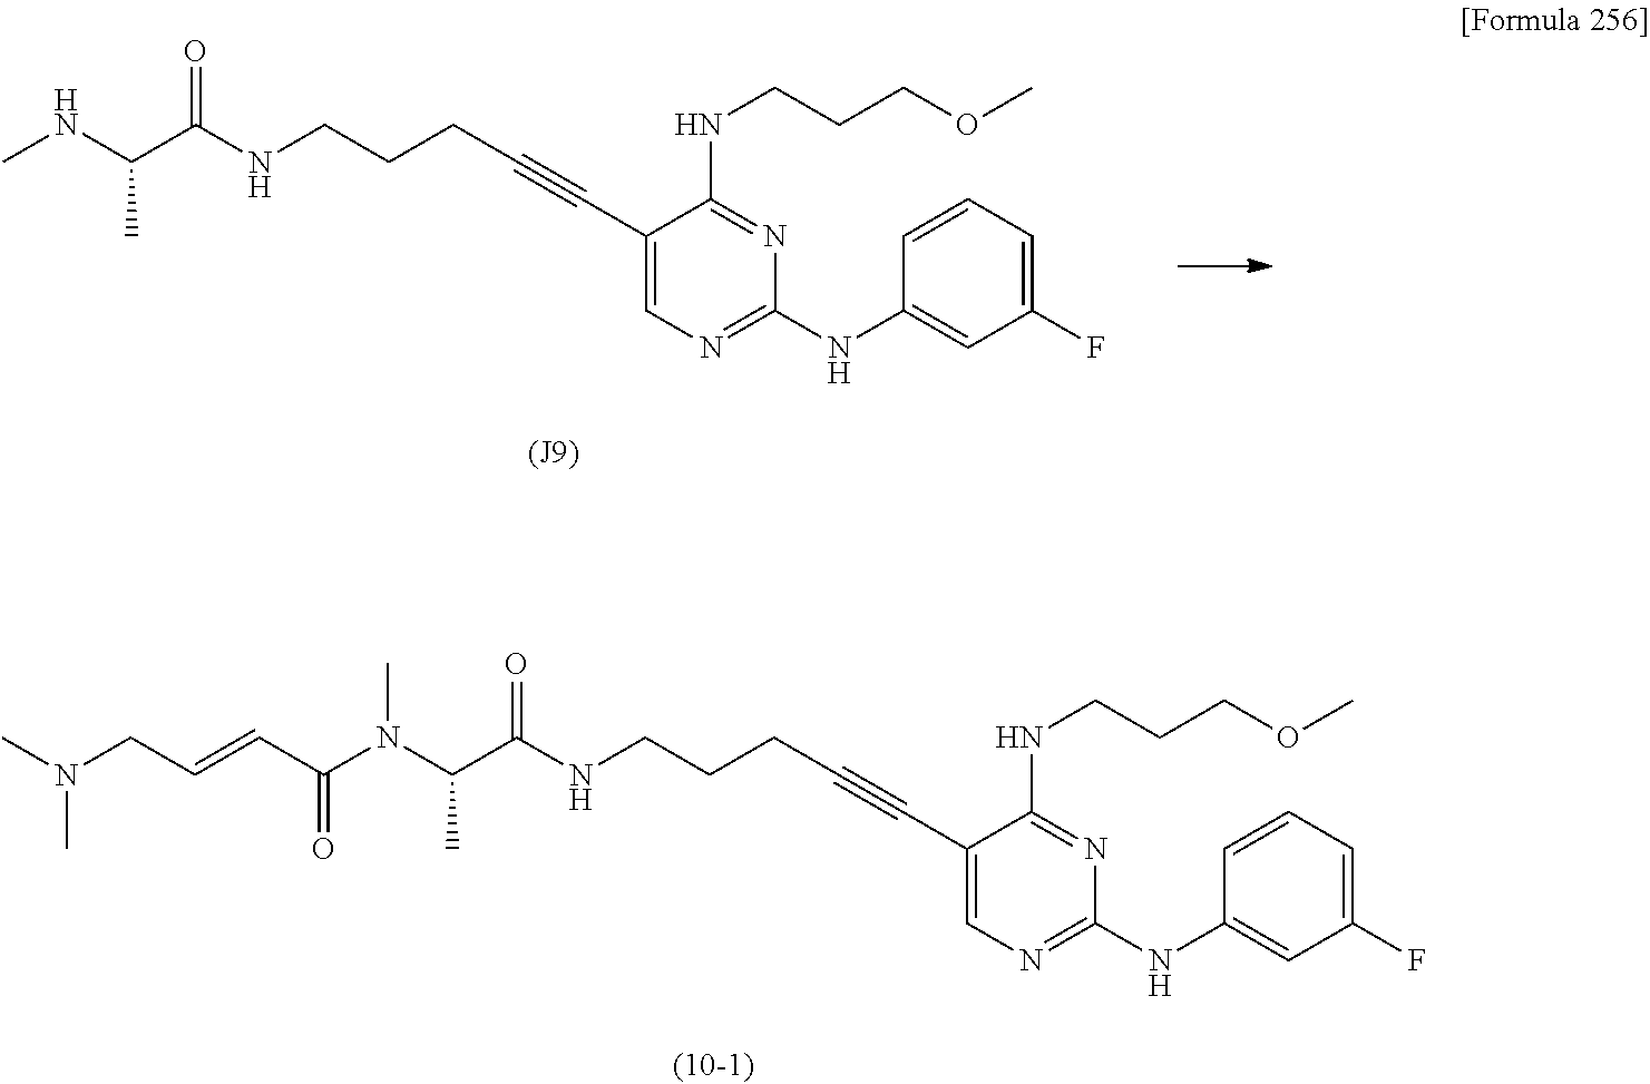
CNC(C)C(NCCCC#CC1=CN=C(NC2=CC(F)=CC=C2)N=C1NCCCOC)=O.CN(CC=CC(=O)N(C(C)C(NCCCC#CC1=CN=C(NC2=CC(F)=CC=C2)N=C1NCCCOC)=O)C)C
